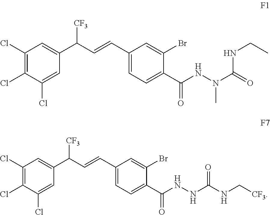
C1(Cl)=C(Cl)C(Cl)=CC(C(C=CC2=CC=C(C(=O)NN(C)C(NCC)=O)C(Br)=C2)[CF3])=C1.C1(Cl)=C(Cl)C(Cl)=CC(C(C=CC2=CC=C(C(=O)NNC(=O)NC[CF3])C(Br)=C2)[CF3])=C1
